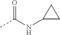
CC(NC1CC1)=O
